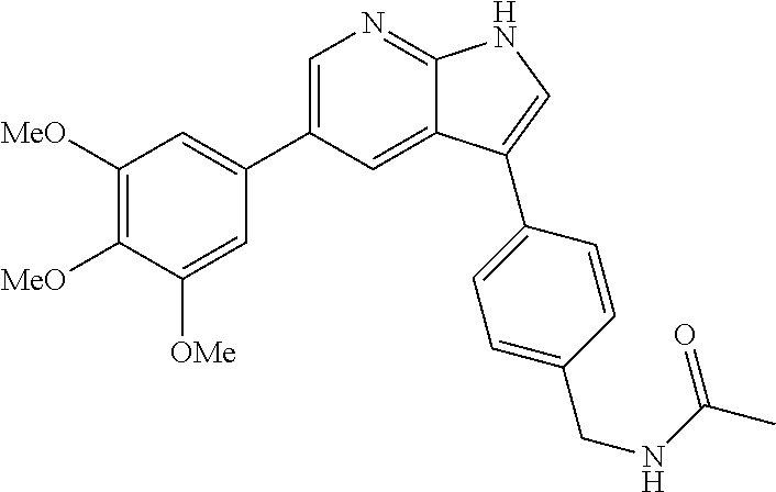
C1=C(C2=CC([MeO])=C([MeO])C([OMe])=C2)C=C2C(=N1)NC=C2C1=CC=C(CNC(C)=O)C=C1
